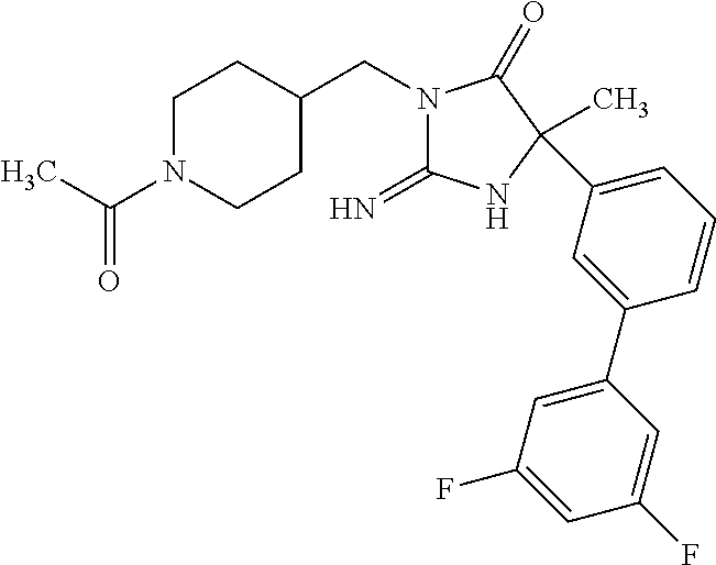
N1(CC2CCN(C(C)=O)CC2)C(=N)NC(C)(C2=CC=CC(C3=CC(F)=CC(F)=C3)=C2)C1=O
